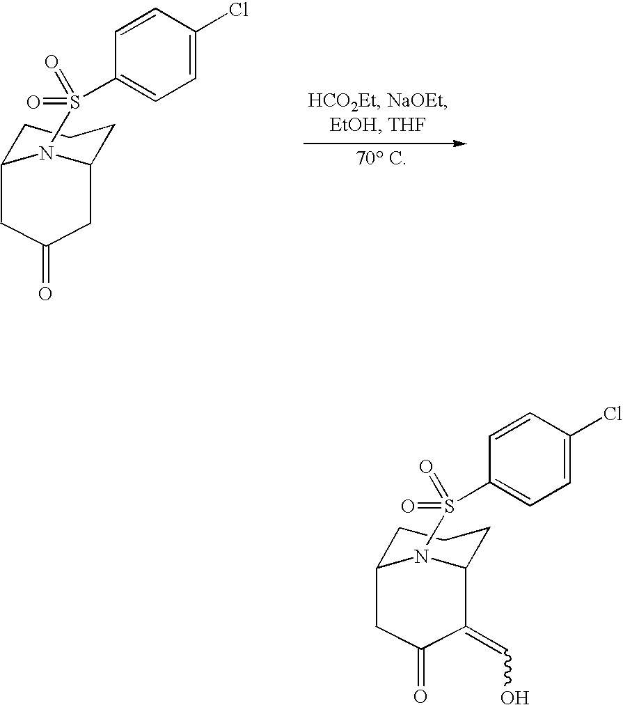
C1C(=O)C(=CO)C2N(S(=O)(=O)C3=CC=C(Cl)C=C3)C1CCC2.C1C(=O)CC2N(S(=O)(=O)C3=CC=C(Cl)C=C3)C1CCC2
